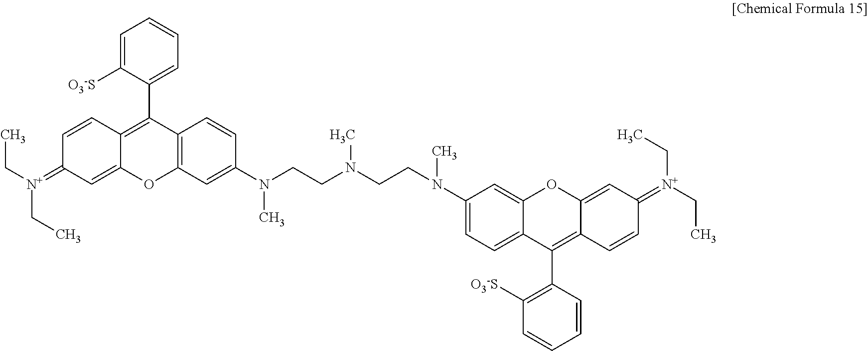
C1=C([O3-S])C(C2=C3C(=CC(=[N+](CC)CC)C=C3)OC3=C2C=CC(N(CCN(CCN(C)C2=CC=C4C(=C2)OC2=CC(=[N+](CC)CC)C=CC2=C4C2=C([O3-S])C=CC=C2)C)C)=C3)=CC=C1
